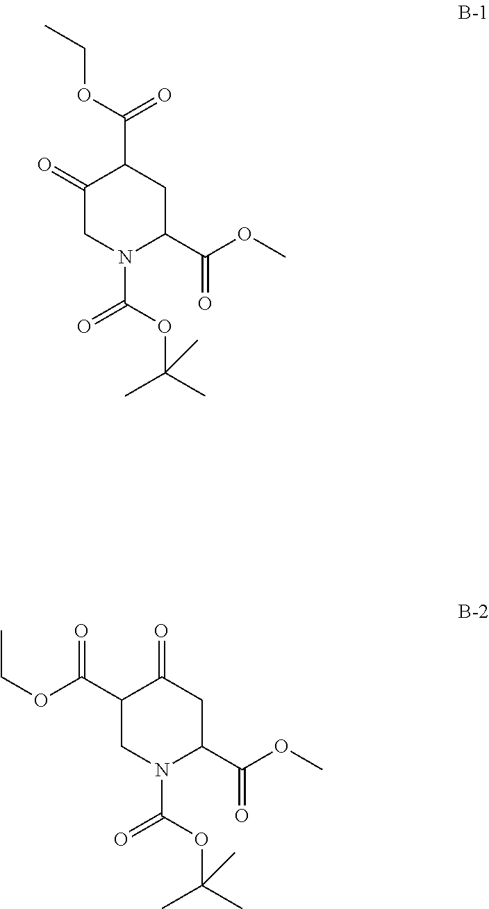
C1(=O)CN(C(=O)OC(C)(C)C)C(C(OC)=O)CC1C(=O)OCC.C1(C(OCC)=O)CN(C(=O)OC(C)(C)C)C(C(OC)=O)CC1=O
